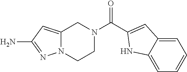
C12=CC(N)=NN1CCN(C(C1=CC3=CC=CC=C3N1)=O)C2
